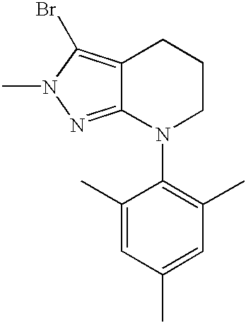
C12=C(Br)N(C)N=C1N(C1=C(C)C=C(C)C=C1C)CCC2
